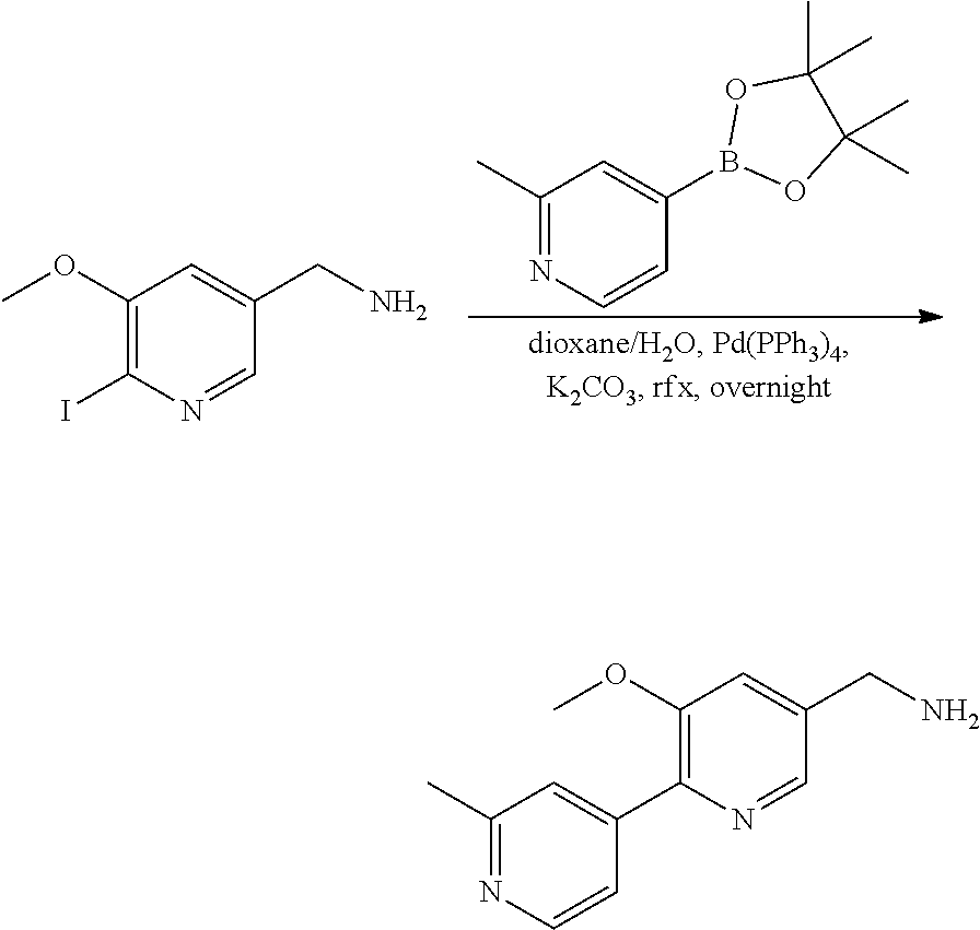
C1(C)=NC=CC(B2OC(C)(C)C(C)(C)O2)=C1.C1(OC)=C(I)N=CC(CN)=C1.C1(C)=NC=CC(C2=C(OC)C=C(CN)C=N2)=C1
